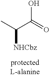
CC(C(=O)O)[NHCbz]
